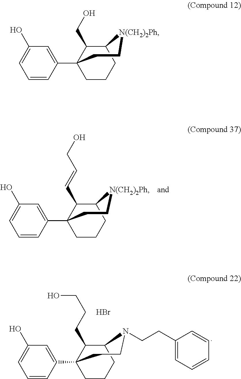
C1(O)=CC=CC(C23C(C=CCO)C([N(CH2)2Ph]CC2)CCC3)=C1.C1(O)=CC=CC(C23C(CCCO)C(N(CCC4=CC=CC=C4)CC2)CCC3)=C1.Br.C1(O)=CC=CC(C23C(CO)C([N(CH2)2Ph]CC2)CCC3)=C1
